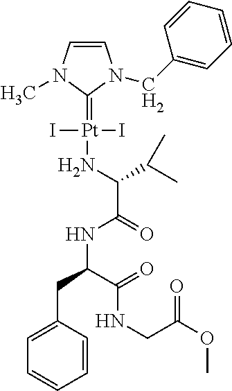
[Pt](I)(I)(=C1N(CC2=CC=CC=C2)C=CN1C)NC(C(C)C)C(NC(CC1=CC=CC=C1)C(=O)NCC(OC)=O)=O
